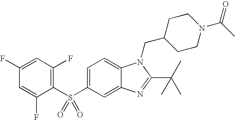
C1=C(S(C2=C(F)C=C(F)C=C2F)(=O)=O)C=C2C(=C1)N(CC1CCN(C(=O)C)CC1)C(C(C)(C)C)=N2
